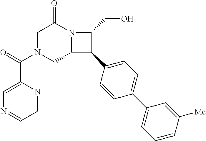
C1N(C(=O)C2=CN=CC=N2)CC2N(C1=O)C(CO)C2C1=CC=C(C2=CC=CC([Me])=C2)C=C1
